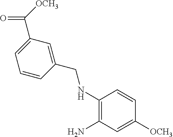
C1=CC(CNC2=C(N)C=C([OCH3])C=C2)=CC(C([OCH3])=O)=C1
